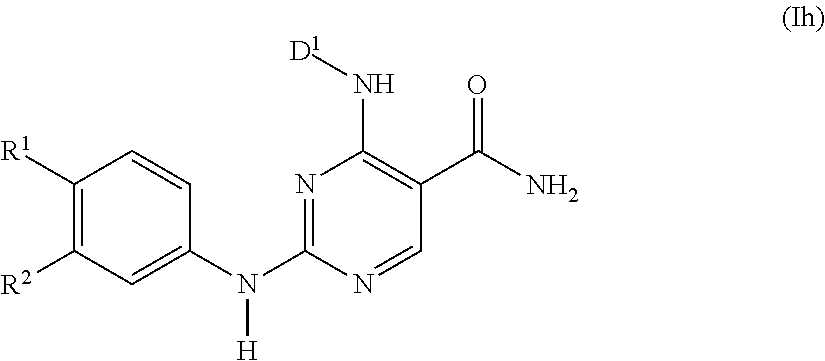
C1([R1])=C([R2])C=C(N(C2=NC(N[D1])=C(C(N)=O)C=N2)[H])C=C1
